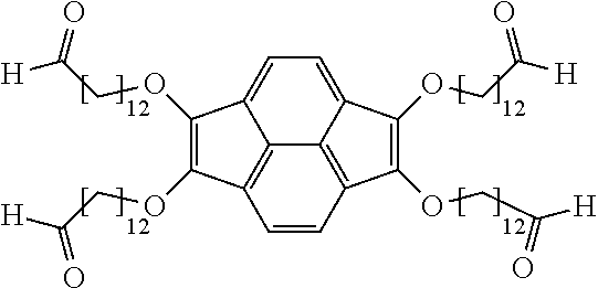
C12=CC=C3C(OCC([H])=O)=C(OCC([H])=O)C4=C3C1=C(C=C4)C(OCC([H])=O)=C2OCC([H])=O
